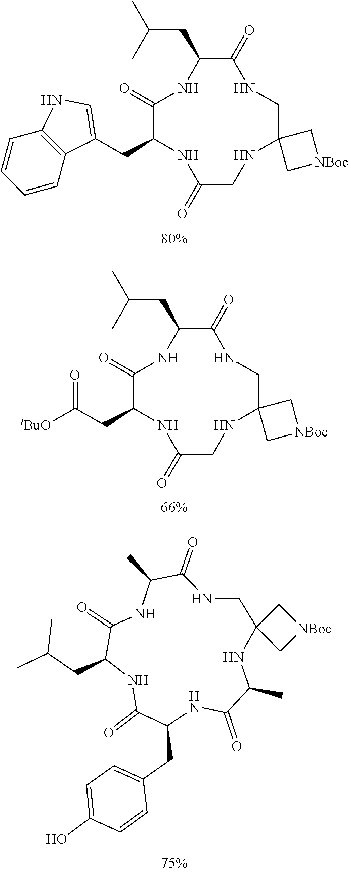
C1=CC=CC2=C1NC=C2CC1C(=O)NC(CC(C)C)C(=O)NCC2(NCC(=O)N1)C[NBoc]C2.C(=O)(CC1C(=O)NC(CC(C)C)C(=O)NCC2(NCC(=O)N1)C[NBoc]C2)[tBuO].N1C2(C[NBoc]C2)CNC(=O)C(C)NC(=O)C(CC(C)C)NC(=O)C(CC2=CC=C(O)C=C2)NC(=O)C1C
